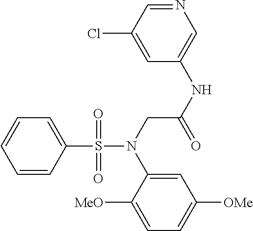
C1=CC(S(N(CC(NC2=CN=CC(Cl)=C2)=O)C2=CC([OMe])=CC=C2[MeO])(=O)=O)=CC=C1
